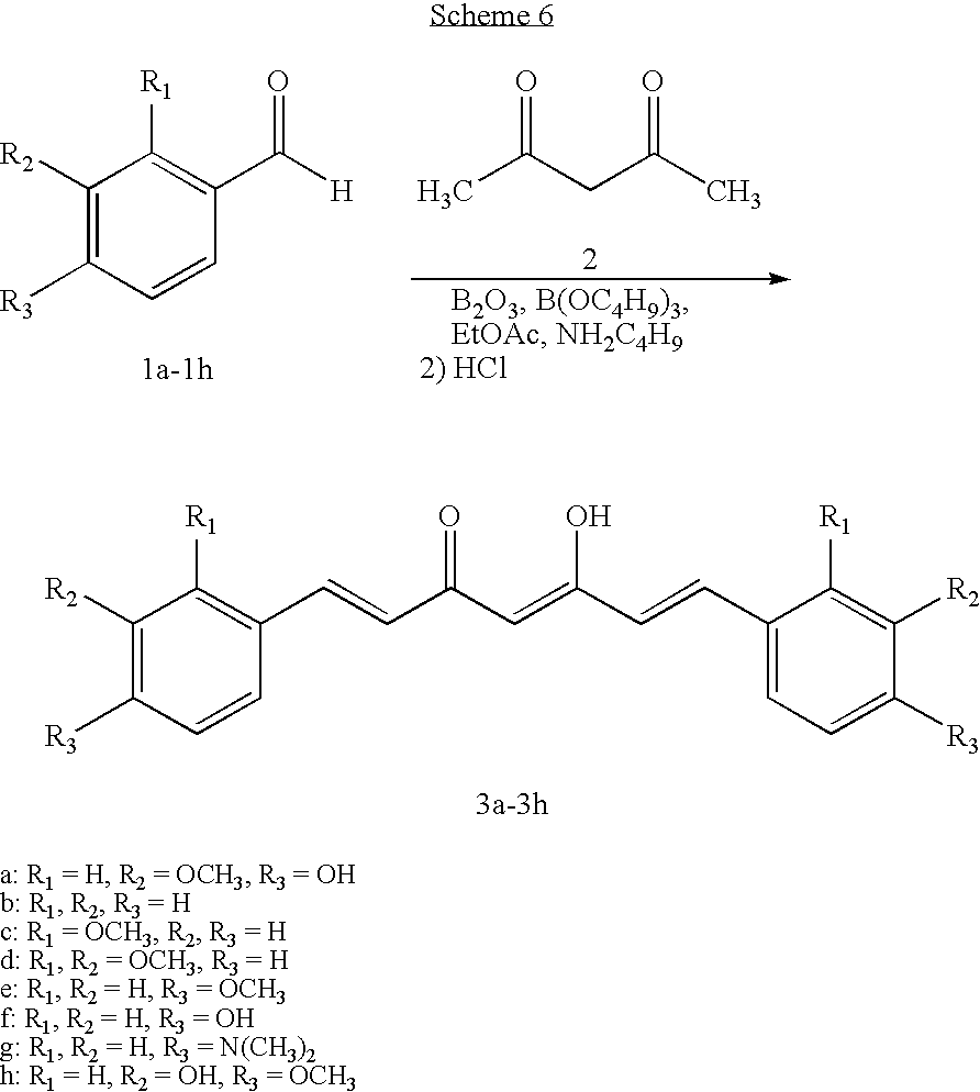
CC(CC(C)=O)=O.C1([R2])=C([R3])C=CC(C([H])=O)=C1[R1].[1a-1h].C1([R2])=C([R3])C=CC(C=CC(C=C(C=CC2=CC=C([R3])C([R2])=C2[R1])O)=O)=C1[R1].[3a-3h]
